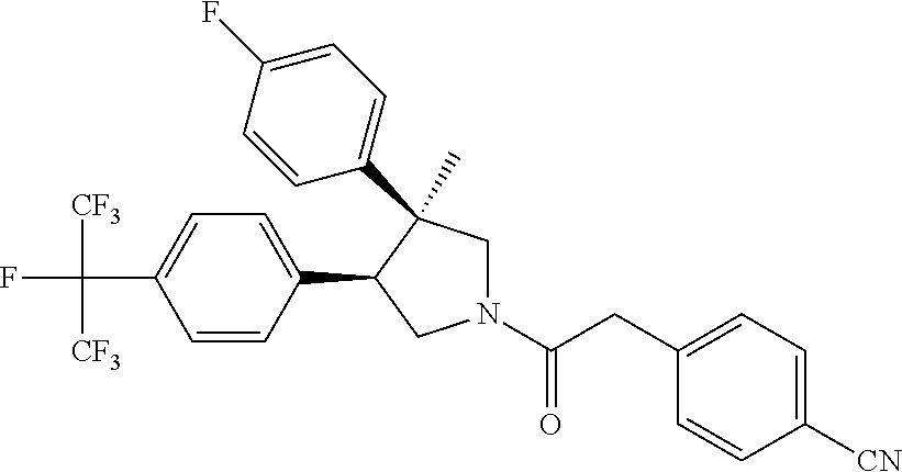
C(C1=CC=C(C2CN(C(CC3=CC=C([CN])C=C3)=O)CC2(C)C2=CC=C(F)C=C2)C=C1)(F)([CF3])[CF3]
